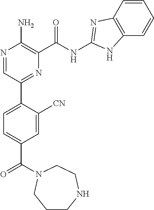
N1=CC(C2=CC=C(C(=O)N3CCNCCC3)C=C2[CN])=NC(C(NC2=NC3=C(C=CC=C3)N2)=O)=C1N
